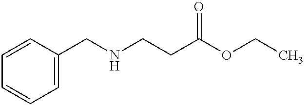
C1=CC=C(CNCCC(OCC)=O)C=C1
